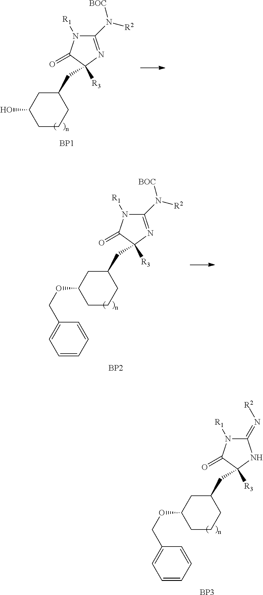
C1(N([R2])[BOC])=NC([R3])(CC2CCCC(O)C2)C(=O)N1[R1].[BP1].C1(N([R2])[BOC])=NC([R3])(CC2CCCC(OCC3=CC=CC=C3)C2)C(=O)N1[R1].[BP2].C1(=N[R2])N([R1])C(=O)C([R3])(CC2CCCC(OCC3=CC=CC=C3)C2)N1.[BP3]
